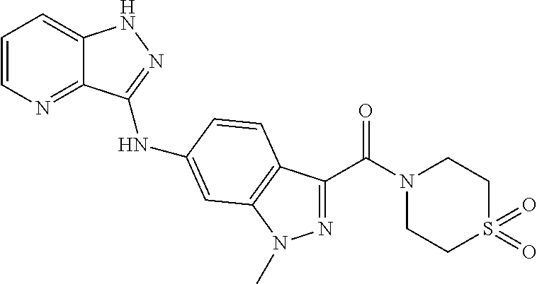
C1=CN=C2C(=C1)NN=C2NC1=CC2=C(C(C(N3CCS(=O)(=O)CC3)=O)=NN2C)C=C1
